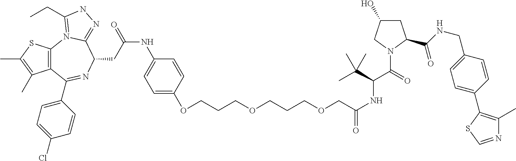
S1C(C)=C(C)C2=C1N1=C(CC)NN=C1C(CC(NC1=CC=C(OCCCOCCCOCC(NC(C(N3C(C(NCC4=CC=C(C5=C(C)N=CS5)C=C4)=O)CC(O)C3)=O)C(C)(C)C)=O)C=C1)=O)N=C2C1=CC=C(Cl)C=C1
